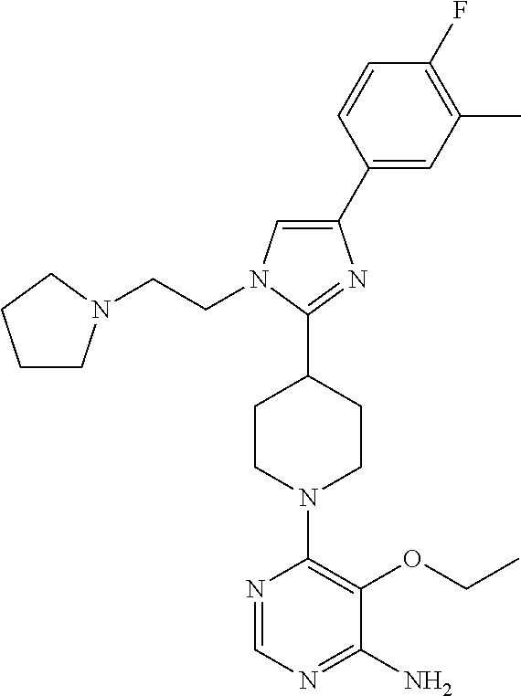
C1(C2=CC(C)=C(F)C=C2)=CN(CCN2CCCC2)C(C2CCN(C3=C(OCC)C(N)=NC=N3)CC2)=N1
